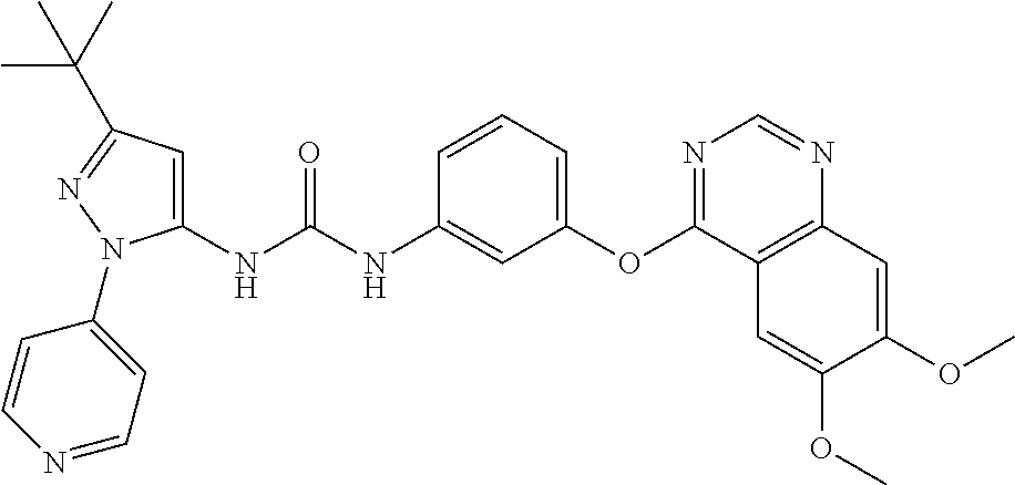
C1(NC(NC2=CC(OC3=NC=NC4=C3C=C(OC)C(OC)=C4)=CC=C2)=O)=CC(C(C)(C)C)=NN1C1=CC=NC=C1
